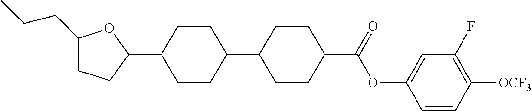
C1(CCC)CCC(C2CCC(C3CCC(C(OC4=CC(F)=C([OCF3])C=C4)=O)CC3)CC2)O1
